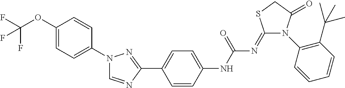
C1(OC(F)(F)F)=CC=C(N2C=NC(C3=CC=C(NC(N=C4N(C5=C(C(C)(C)C)C=CC=C5)C(=O)CS4)=O)C=C3)=N2)C=C1
